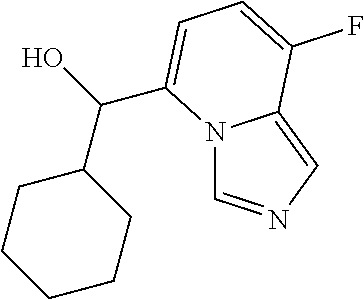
N12C=NC=C1C(F)=CC=C2C(O)C1CCCCC1
